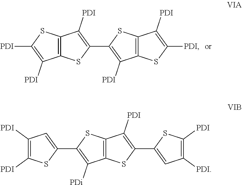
C12=C(SC([PDI])=C1[PDI])C([PDI])=C(C1=C([PDI])C3=C(S1)C([PDI])=C([PDI])S3)S2.C12=C(SC(C3=CC([PDI])=C([PDI])S3)=C1[PDi])C([PDI])=C(C1=CC([PDI])=C([PDI])S1)S2
